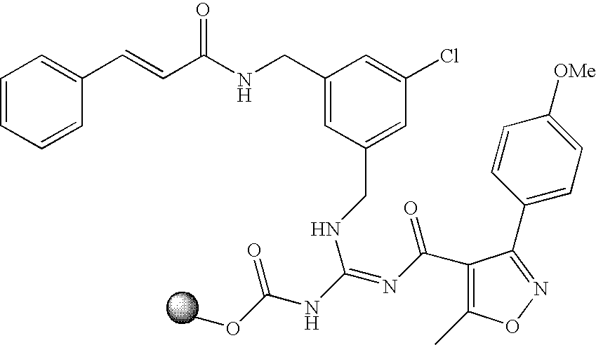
C1(CNC(C=CC2=CC=CC=C2)=O)=CC(CNC(=NC(=O)C2=C(C)ON=C2C2=CC=C([OMe])C=C2)NC(OC)=O)=CC(Cl)=C1
